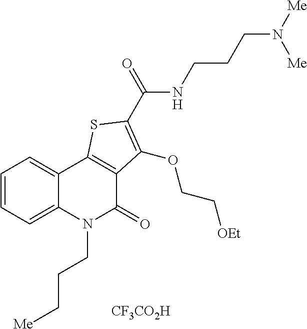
C1=CC=C2C(=C1)C1=C(C(=O)N2CCC[Me])C(OCC[OEt])=C(C(=O)NCCCN([Me])[Me])S1.[CF3CO2H]
